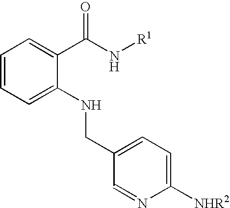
C1=CC=C(NCC2=CC=C([NHR2])N=C2)C(C(N[R1])=O)=C1
